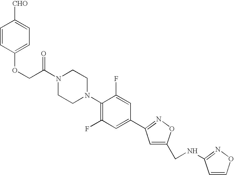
O=C(N1CCN(C2=C(F)C=C(C3=NOC(CNC4=NOC=C4)=C3)C=C2F)CC1)COC1=CC=C([CHO])C=C1
